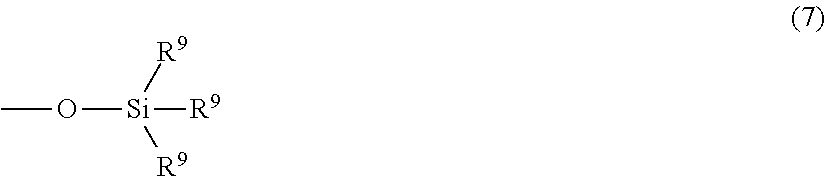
O([Si]([R9])([R9])[R9])C
